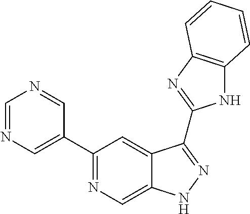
C1=NC=C(C2=NC=C3C(=C2)C(C2=NC4=C(N2)C=CC=C4)=NN3)C=N1
